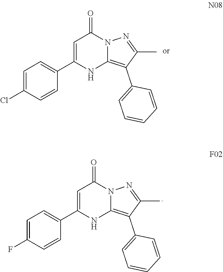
C1=C(Cl)C=CC(C2=CC(=O)N3C(=C(C4=CC=CC=C4)C(C)=N3)N2)=C1.C1=C(F)C=CC(C2=CC(=O)N3C(=C(C4=CC=CC=C4)C(C)=N3)N2)=C1
